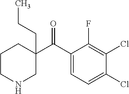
CCCC1(C(C2=CC=C(Cl)C(Cl)=C2F)=O)CCCNC1
